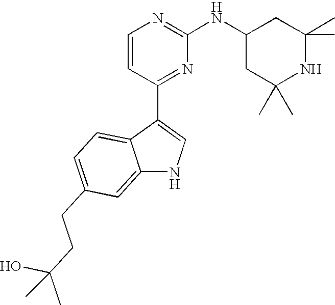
C1=CC(C2=CNC3=CC(CCC(C)(O)C)=CC=C23)=NC(NC2CC(C)(C)NC(C)(C)C2)=N1
